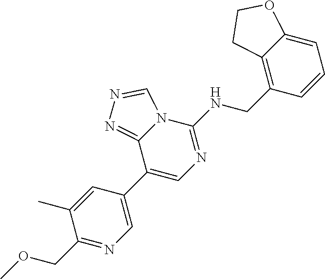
C1(C2=CN=C(NCC3=C4C(=CC=C3)OCC4)N3C2=NN=C3)=CN=C(COC)C(C)=C1
